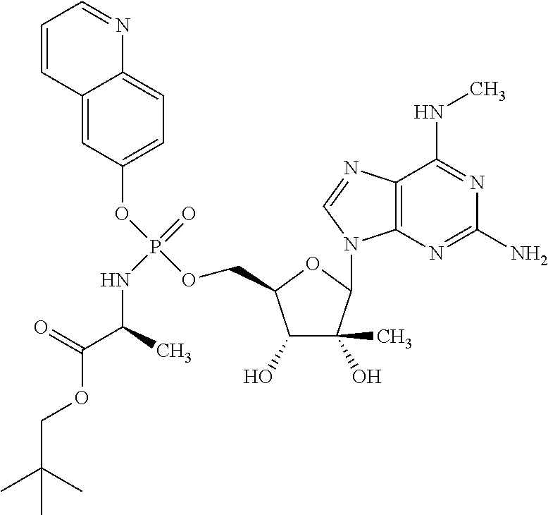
C1=C2C(=CC=C1OP(=O)(NC(C(=O)OCC(C)(C)C)C)OCC1C(O)C(O)(C)C(N3C4=C(C(NC)=NC(N)=N4)N=C3)O1)N=CC=C2
